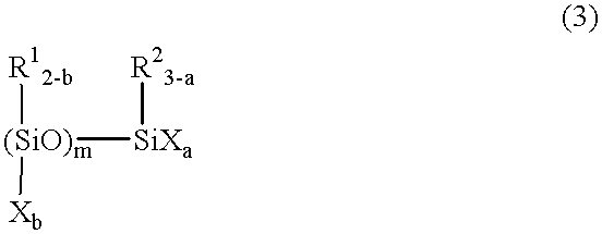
[R12-b][(SiO)m]([Xb])[SiXa][R23-a]
